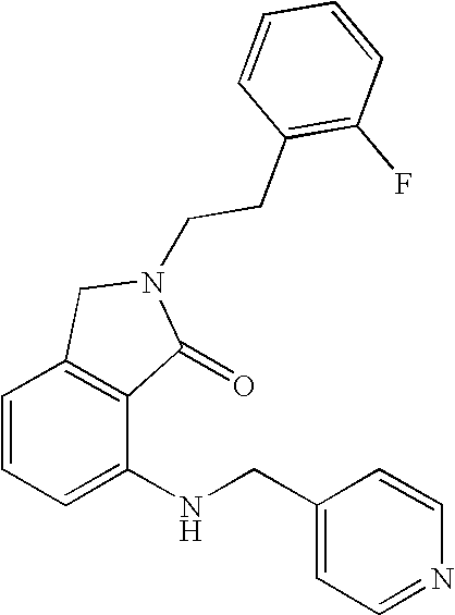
C1=CC=C(NCC2=CC=NC=C2)C2=C1CN(CCC1=C(F)C=CC=C1)C2=O
